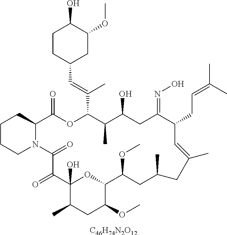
[C46H74N2O12].C1CCN2C(C1)C(=O)OC(C(=CC1CC(OC)C(O)CC1)C)C(C)C(O)CC(=NO)C(CC=C(C)C)C=C(C)CC(C)CC(OC)C1OC(O)(C(=O)C2=O)C(C)CC1OC
